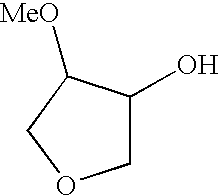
C1(O)COCC1[MeO]
